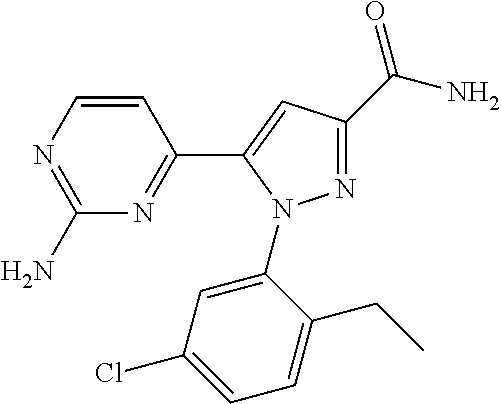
C1(C(N)=O)=NN(C2=CC(Cl)=CC=C2CC)C(C2=NC(N)=NC=C2)=C1
